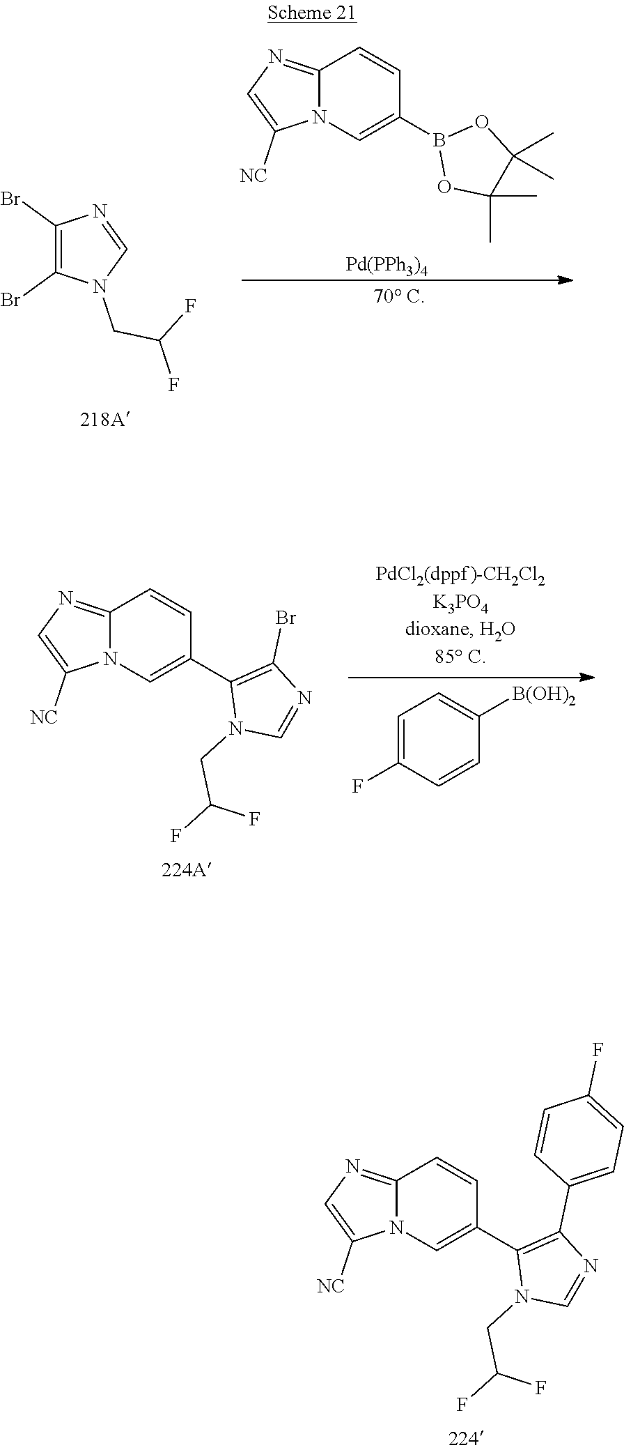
C12=NC=C([NC])N1C=C(C1=C(C3=CC=C(F)C=C3)N=CN1CC(F)F)C=C2.C12=NC=C([NC])N1C=C(B1OC(C)(C)C(C)(C)O1)C=C2.[Pd(PPh3)4].C1(Br)=C(Br)N(CC(F)F)C=N1.C12=NC=C([NC])N1C=C(C1=C(Br)N=CN1CC(F)F)C=C2.C1=C(F)C=CC([B(OH)2])=C1
